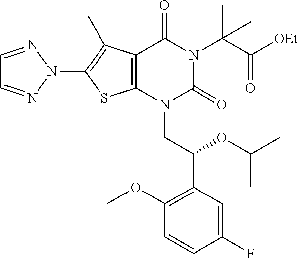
C12=C(N(CC(C3=C(OC)C=CC(F)=C3)OC(C)C)C(=O)N(C(C([OEt])=O)(C)C)C1=O)SC(N1N=CC=N1)=C2C
